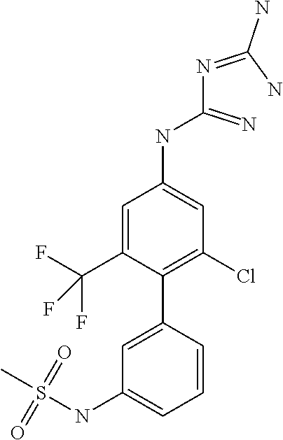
C1=C(C2=C(Cl)C=C(NC(N=C(N)N)=N)C=C2C(F)(F)F)C=CC=C1NS(C)(=O)=O
